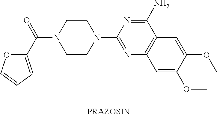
C1(N)=NC(N2CCN(C(=O)C3=CC=CO3)CC2)=NC2=C1C=C(OC)C(OC)=C2
